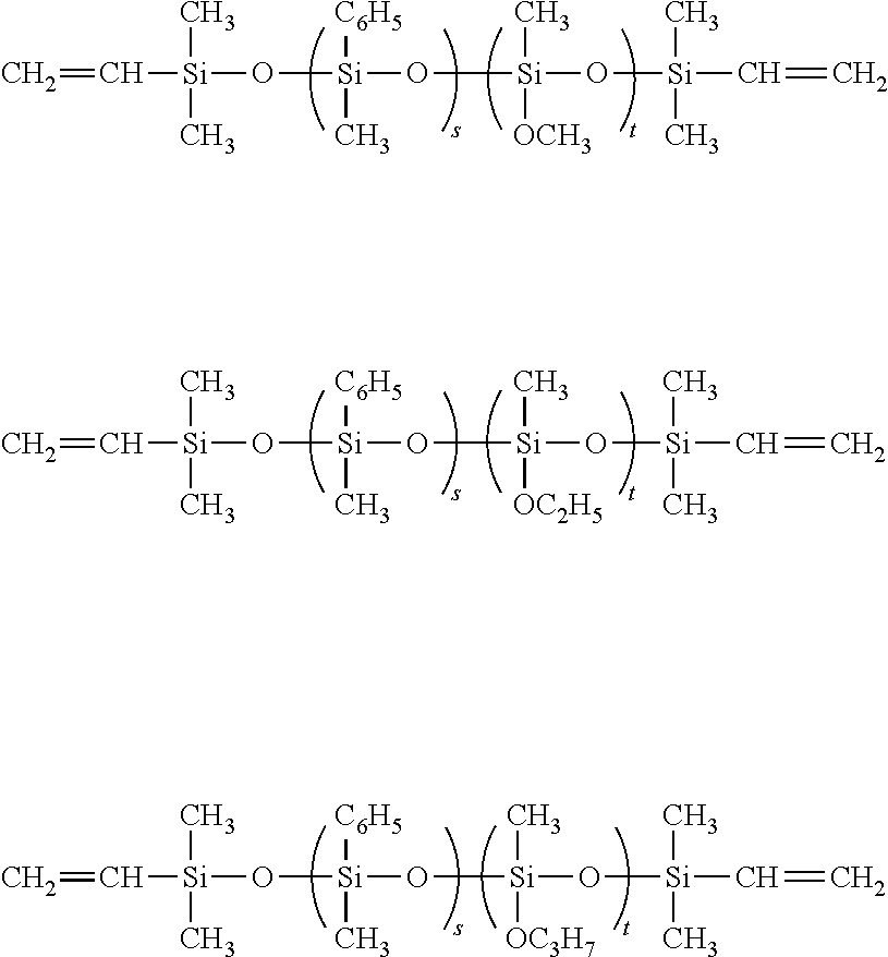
C=C[Si](C)(C)O[Si]([C6H5])(C)O[Si](O[Si](C=C)(C)C)(C)[OCH3].C=C[Si](C)(C)O[Si]([C6H5])(C)O[Si](O[Si](C=C)(C)C)(C)[OC2H5].C=C[Si](C)(C)O[Si]([C6H5])(C)O[Si](O[Si](C=C)(C)C)(C)[OC3H7]
